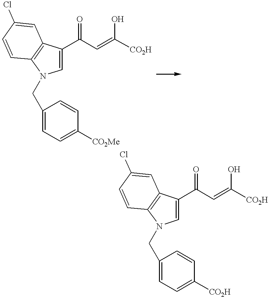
C1(C(C=C(O)[CO2H])=O)=CN(CC2=CC=C([CO2Me])C=C2)C2=C1C=C(Cl)C=C2.C1(C(C=C(O)[CO2H])=O)=CN(CC2=CC=C([CO2H])C=C2)C2=C1C=C(Cl)C=C2
